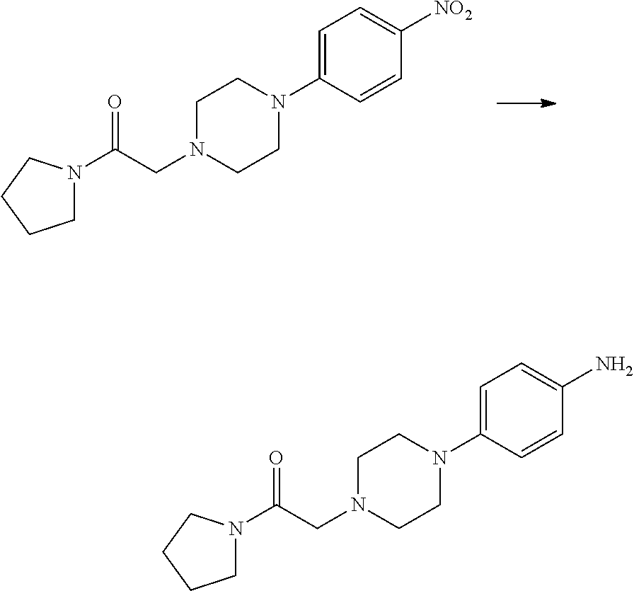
N1(C2=CC=C([NO2])C=C2)CCN(CC(=O)N2CCCC2)CC1.C1=C(N2CCN(CC(=O)N3CCCC3)CC2)C=CC(N)=C1
